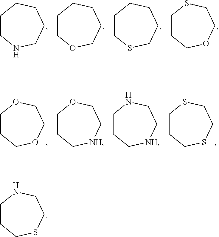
C1CCSCCN1.C1CNCCCC1.C1COCCCC1.C1CSCCCC1.C1CCOCCS1.C1CCOCCO1.C1CC[NH]CCO1.C1CC[NH]CCN1.C1CCSCCS1
